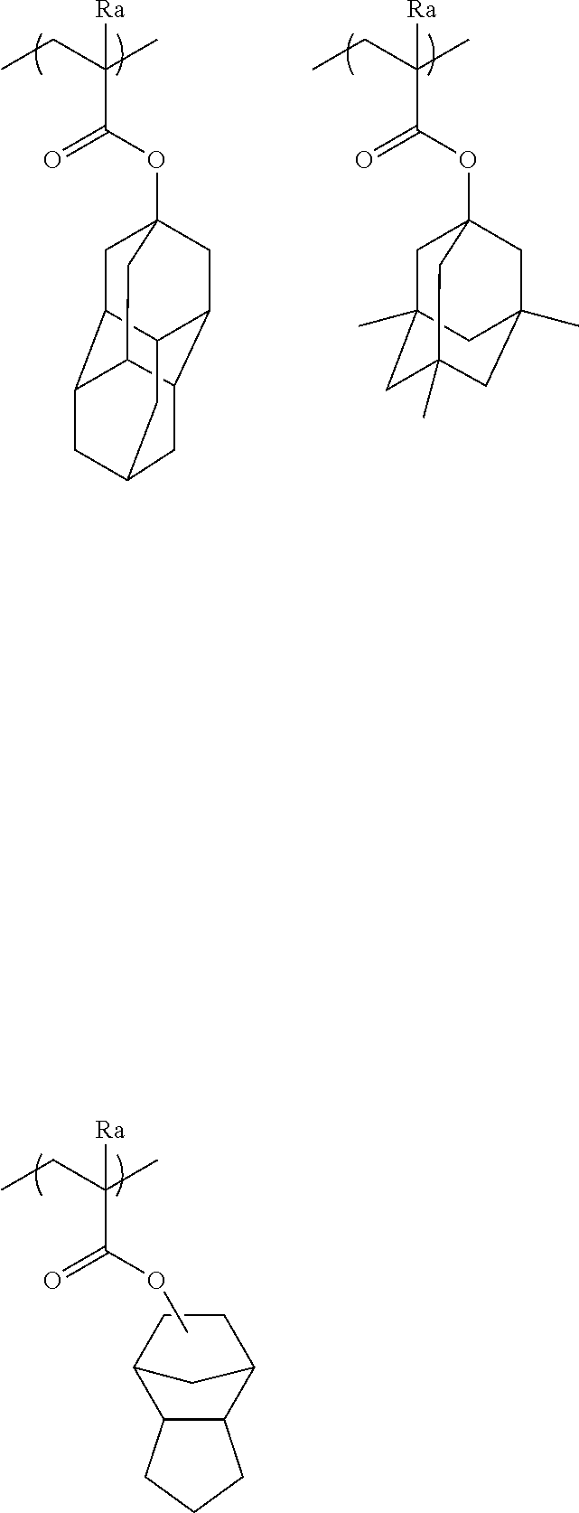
C([Ra])(C(=O)OC)(C)CC.C12C(C3CCC1C3)CCC2.C([Ra])(C(=O)OC12CC3C4C(C1)C1CC(CC3C1C2)C4)(C)CC.C([Ra])(C(=O)OC12CC3(C)CC(C)(C1)CC(C)(C2)C3)(C)CC
